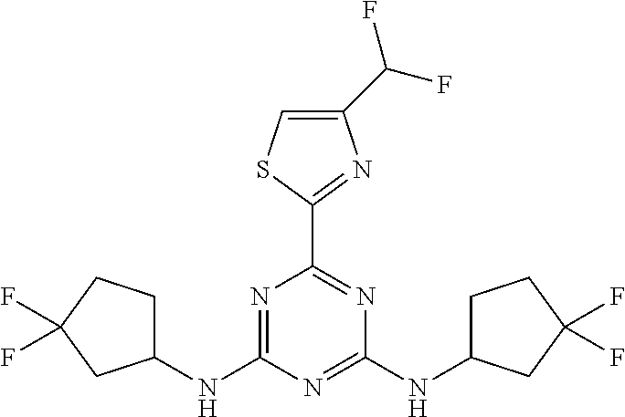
C1(NC2=NC(C3=NC(C(F)F)=CS3)=NC(NC3CCC(F)(F)C3)=N2)CCC(F)(F)C1
